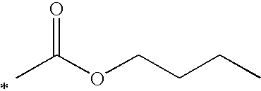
CC(OCCCC)=O
